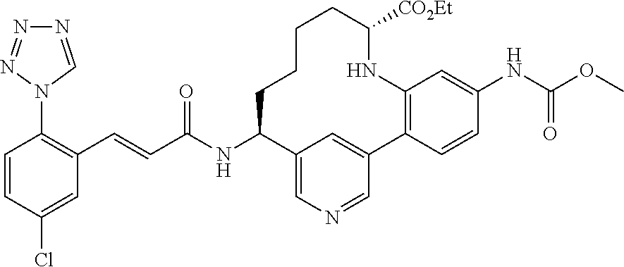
C1=CC(Cl)=CC(C=CC(=O)NC2C3=CN=CC(=C3)C3=C(C=C(NC(=O)OC)C=C3)NC([CO2Et])CCCC2)=C1N1C=NN=N1
